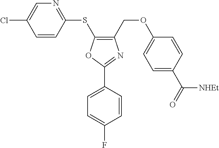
C1(SC2=C(COC3=CC=C(C(=O)[NHEt])C=C3)N=C(C3=CC=C(F)C=C3)O2)=NC=C(Cl)C=C1
